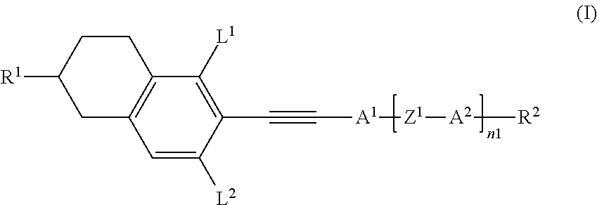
C12=C(C=C([L2])C(C#C[A1][Z1][A2][R2])=C1[L1])CC([R1])CC2
